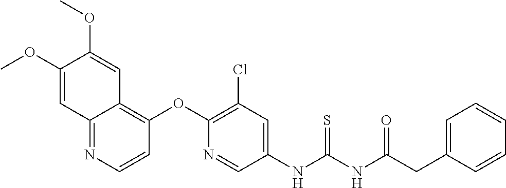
C12=NC=CC(OC3=C(Cl)C=C(NC(NC(CC4=CC=CC=C4)=O)=S)C=N3)=C1C=C(OC)C(OC)=C2
